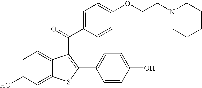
OC1=CC=C2C(=C1)SC(C1=CC=C(O)C=C1)=C2C(C1=CC=C(OCCN2CCCCC2)C=C1)=O
